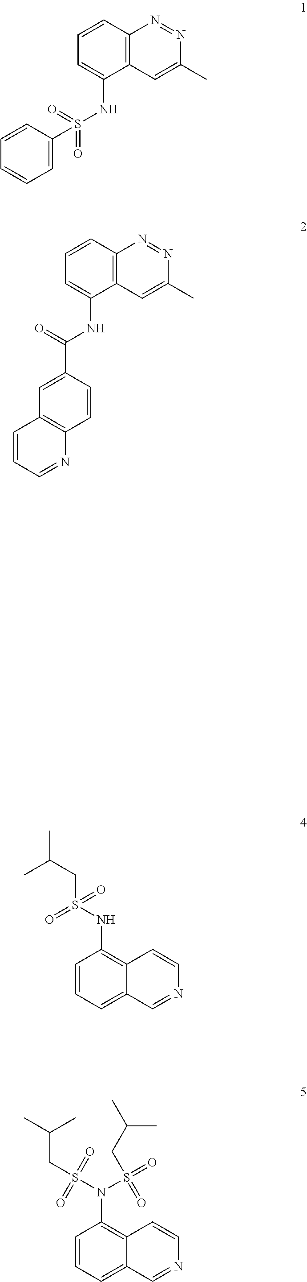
C1=CC2=C(C(NS(=O)(=O)C3=CC=CC=C3)=C1)C=C(C)N=N2.C1=CC2=C(C(NC(=O)C3=CC4=C(C=C3)N=CC=C4)=C1)C=C(C)N=N2.C1=CC(NS(=O)(CC(C)C)=O)=C2C(=C1)C=NC=C2.C1=CC(N(S(=O)(CC(C)C)=O)S(=O)(CC(C)C)=O)=C2C(=C1)C=NC=C2
